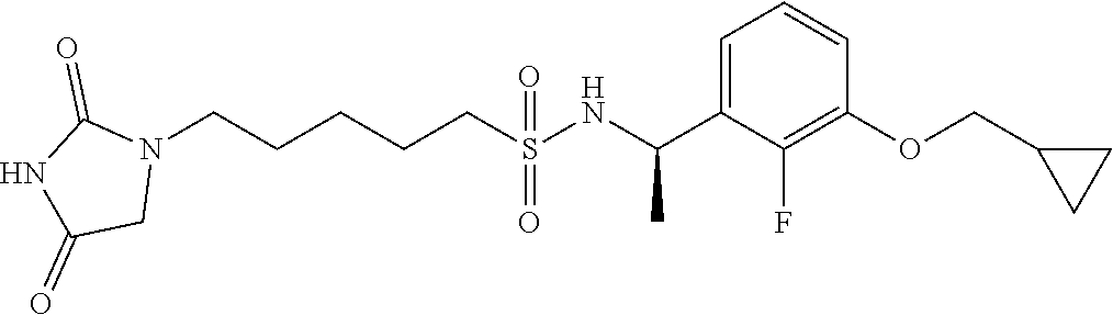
N1(CCCCCS(NC(C2=CC=CC(OCC3CC3)=C2F)C)(=O)=O)C(=O)NC(=O)C1
